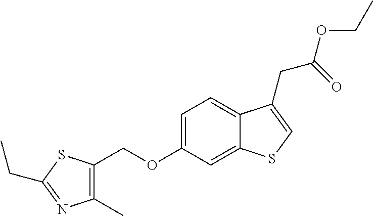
C(OC1=CC=C2C(=C1)SC=C2CC(OCC)=O)C1=C(C)N=C(CC)S1
